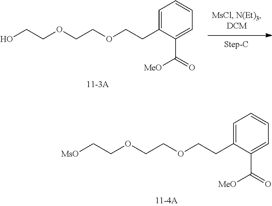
C1=C(CCOCCOCCO)C(C(=O)[MeO])=CC=C1.C1=C(CCOCCOCC[MsO])C(C(=O)[MeO])=CC=C1
